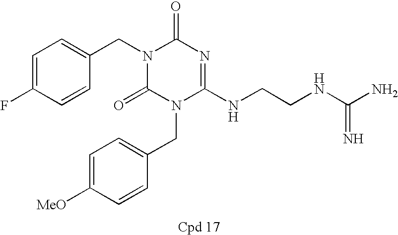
C1=C(F)C=CC(CN2C(=O)N=C(NCCNC(N)=N)N(CC3=CC=C([MeO])C=C3)C2=O)=C1
